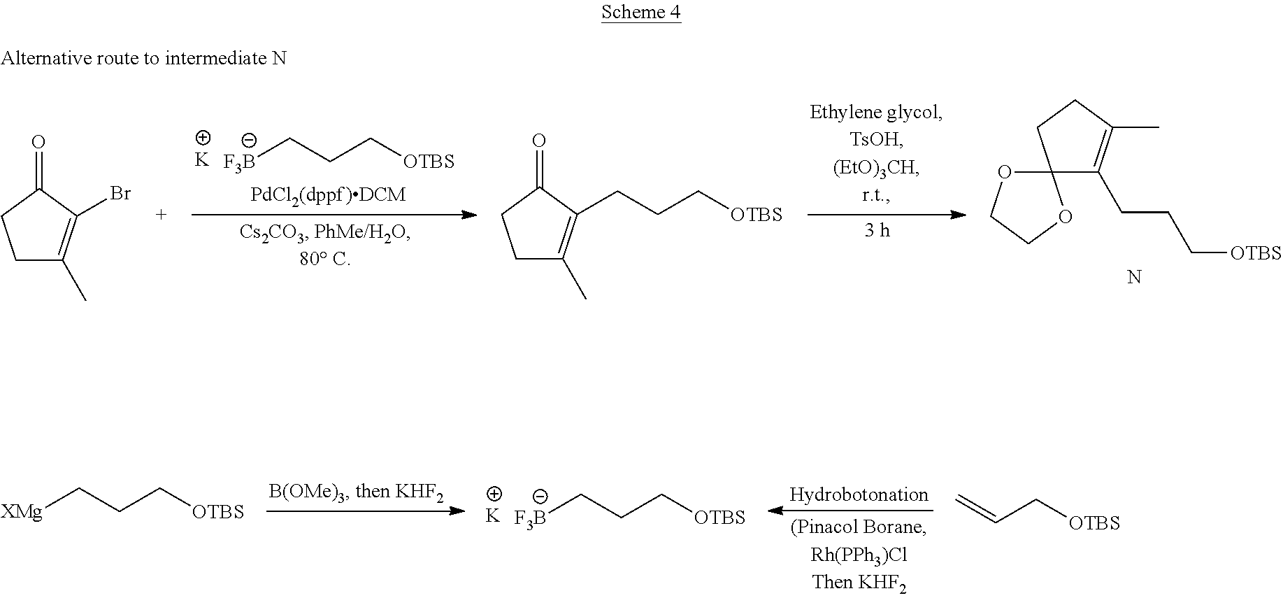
[K].[F3B]CCC[OTBS].C12(OCCO1)C(CCC[OTBS])=C(C)CC2.N.C1C(C)=C(Br)C(=O)C1.C1C(C)=C(CCC[OTBS])C(=O)C1.[K].[F3B]CCC[OTBS].[XMg]CCC[OTBS].C=CC[OTBS]
